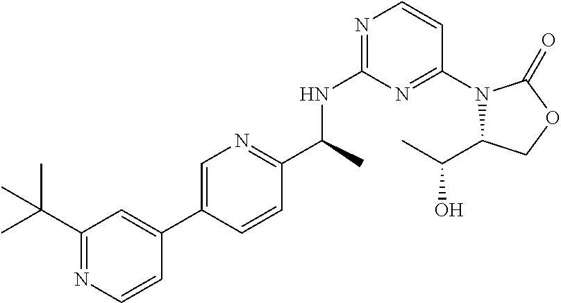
C1(C(C)NC2=NC=CC(N3C(C(O)C)COC3=O)=N2)=NC=C(C2=CC(C(C)(C)C)=NC=C2)C=C1
